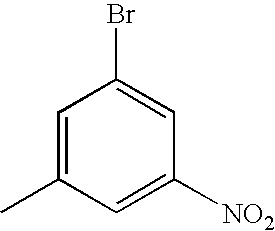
C1=C(C)C=C([NO2])C=C1Br
